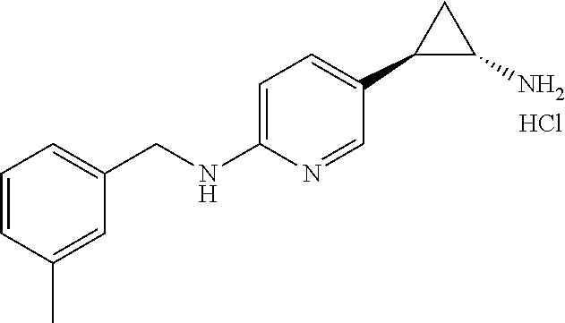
C1=C(NCC2=CC=CC(C)=C2)N=CC(C2C(N)C2)=C1.Cl
